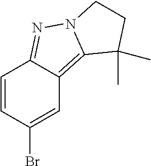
C1=CC(Br)=CC2=C3N(N=C12)CCC3(C)C
